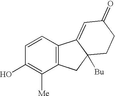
C1=CC(O)=C([Me])C2=C1C1=CC(=O)CCC1([Bu])C2
